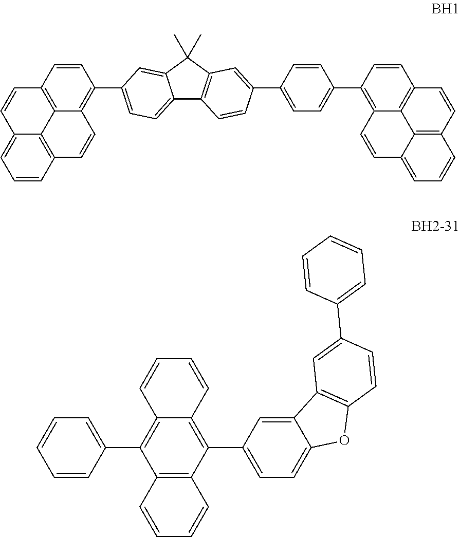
C12=CC=C(C3=C4C5=C(C=C3)C=CC3=CC=CC(=C53)C=C4)C=C1C(C)(C)C1=C2C=CC(C2=CC=C(C3=C4C5=C(C=C3)C=CC3=C5C(=CC=C3)C=C4)C=C2)=C1.C12=C(C(C3=CC=C4C(=C3)C3=C(O4)C=CC(C4=CC=CC=C4)=C3)=C3C(=C1C1=CC=CC=C1)C=CC=C3)C=CC=C2
